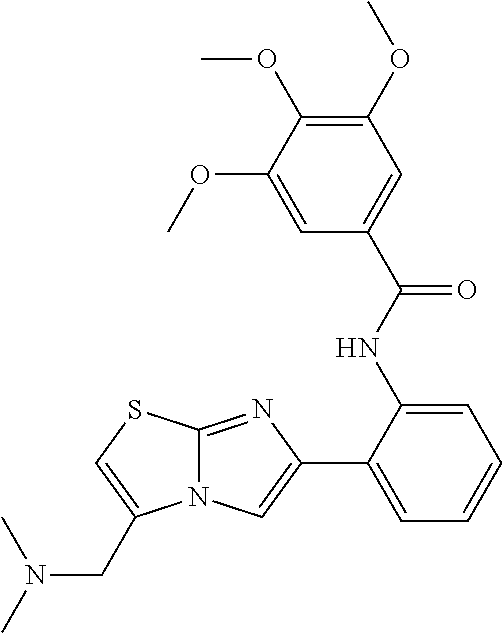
C12=NC(C3=CC=CC=C3NC(C3=CC(OC)=C(OC)C(OC)=C3)=O)=CN1C(CN(C)C)=CS2
